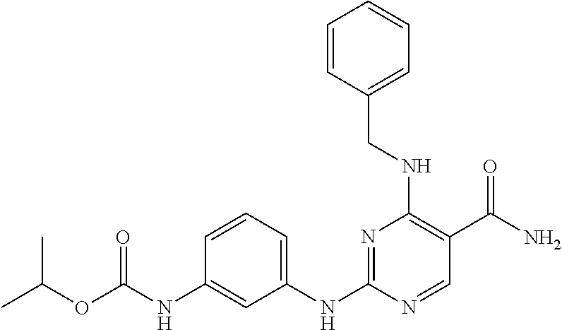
C1=CC(NC(=O)OC(C)C)=CC(NC2=NC(NCC3=CC=CC=C3)=C(C(N)=O)C=N2)=C1
